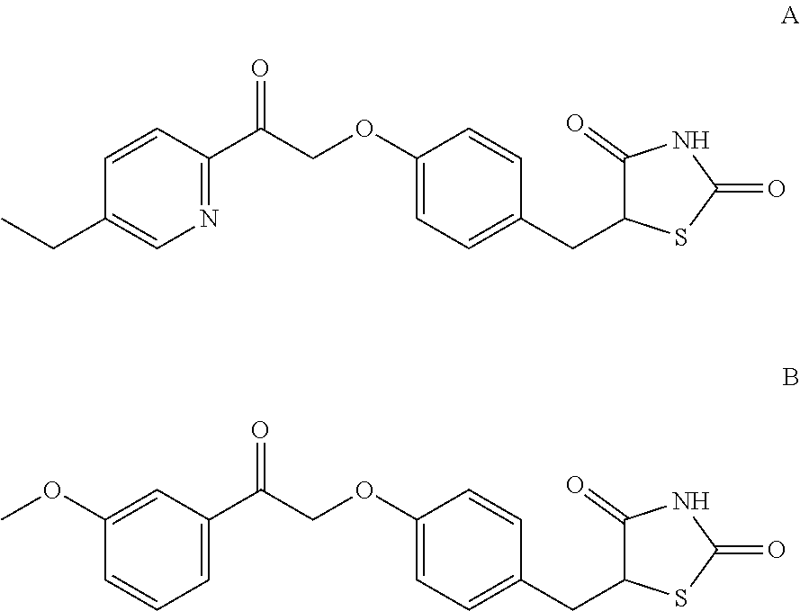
C1=CC(CC)=CN=C1C(COC1=CC=C(CC2C(=O)NC(=O)S2)C=C1)=O.C1=C(OC)C=CC=C1C(COC1=CC=C(CC2C(=O)NC(=O)S2)C=C1)=O
